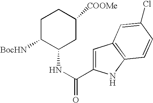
C1C([BocHN])C(NC(=O)C2=CC3=C(N2)C=CC(Cl)=C3)CC([COOMe])C1
